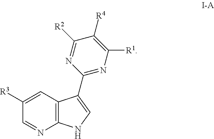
C12=C(C=C([R3])C=N1)C(C1=NC([R1])=C([R4])C([R2])=N1)=CN2
